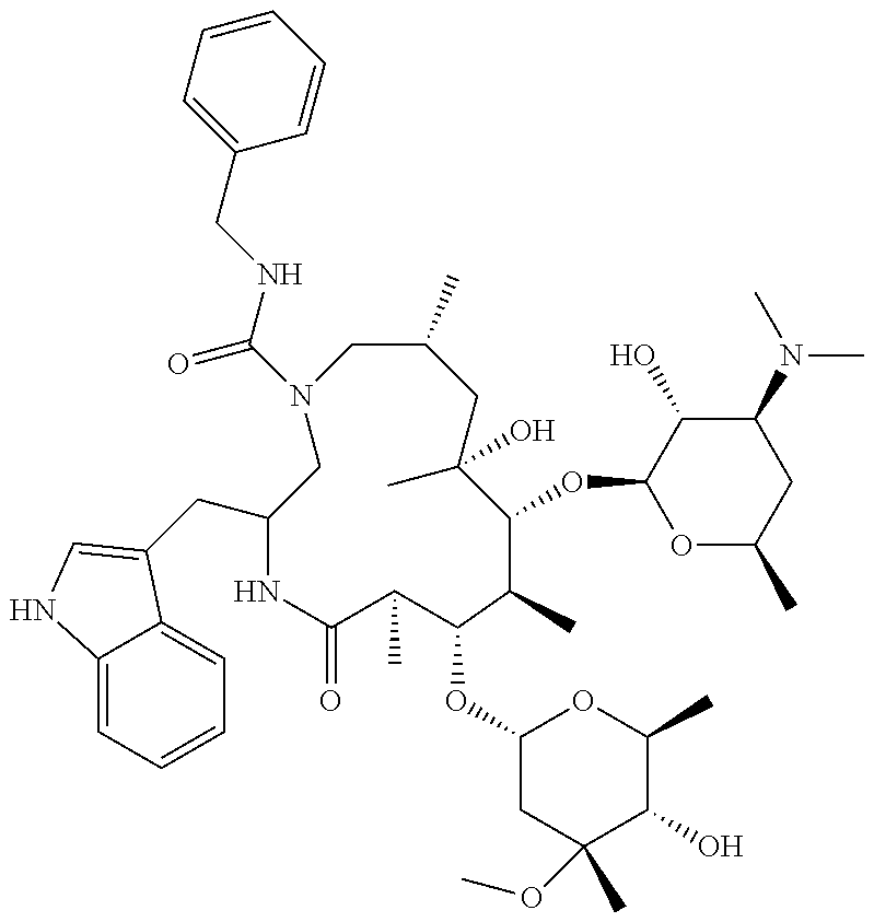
N1(C(NCC2=CC=CC=C2)=O)CC(C)CC(C)(O)C(OC2OC(C)CC(N(C)C)C2O)C(C)C(OC2CC(OC)(C)C(O)C(C)O2)C(C)C(=O)NC(CC2=CNC3=CC=CC=C32)C1
